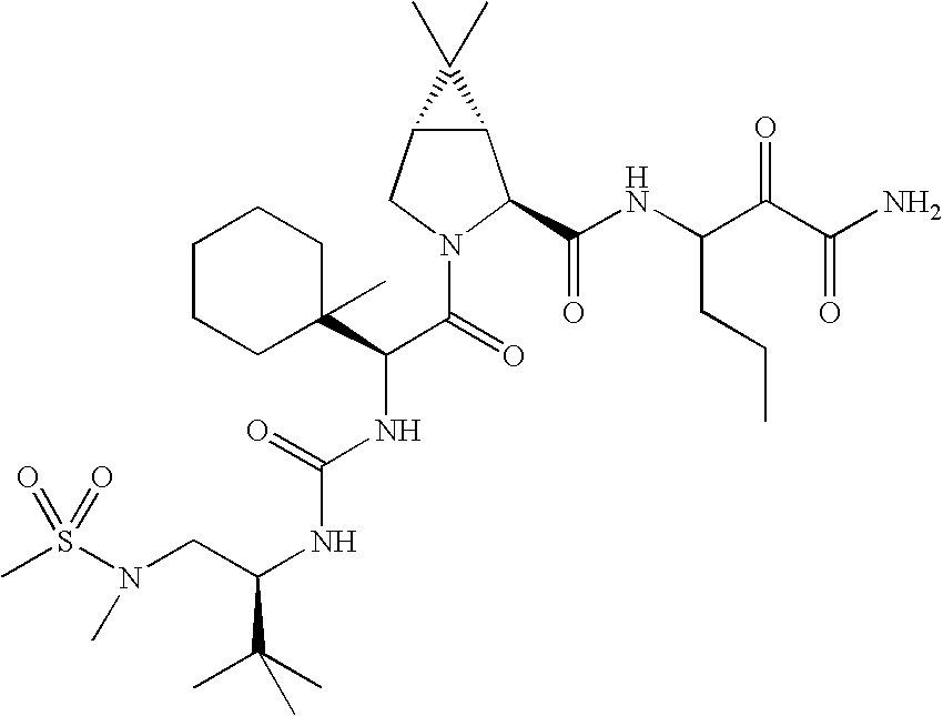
S(N(CC(NC(NC(C(=O)N1C(C(NC(C(C(N)=O)=O)CCC)=O)C2C(C1)C2(C)C)C1(C)CCCCC1)=O)C(C)(C)C)C)(=O)(=O)C
